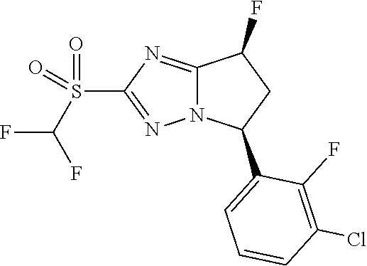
C12=NC(S(=O)(=O)C(F)F)=NN1C(C1=CC=CC(Cl)=C1F)CC2F
